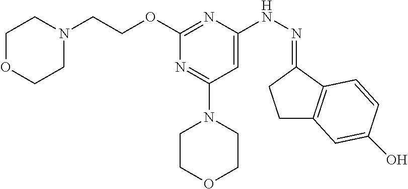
O(C1=NC(NN=C2CCC3=C2C=CC(O)=C3)=CC(N2CCOCC2)=N1)CCN1CCOCC1
